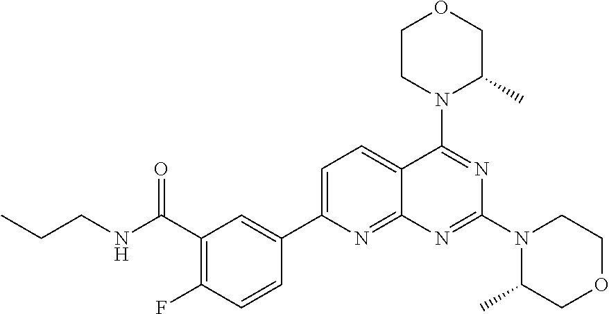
C1=C(C2=CC(C(NCCC)=O)=C(F)C=C2)N=C2C(=C1)C(N1C(C)COCC1)=NC(N1C(C)COCC1)=N2
